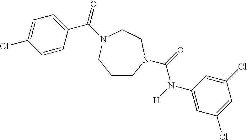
C1CN(C(=O)N([H])C2=CC(Cl)=CC(Cl)=C2)CCN(C(=O)C2=CC=C(Cl)C=C2)C1
